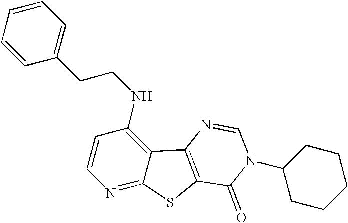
C1=CC(NCCC2=CC=CC=C2)=C2C(=N1)SC1=C2N=CN(C2CCCCC2)C1=O
